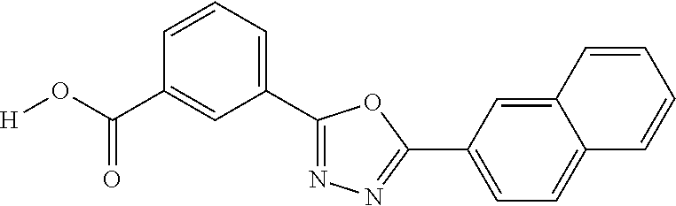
[H]OC(C1=CC(C2=NN=C(C3=CC=C4C(=C3)C=CC=C4)O2)=CC=C1)=O
